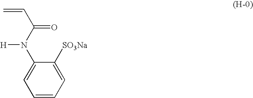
C1([SO3Na])=CC=CC=C1N(C(C=C)=O)[H]
